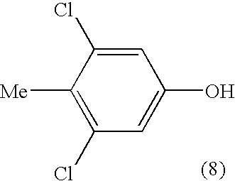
C1=C(O)C=C(Cl)C([Me])=C1Cl
